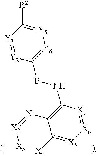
C1(N=[X2][X3])=C(NBC2=[Y6][Y5]=C([R2])[Y3]=[Y2]2)[X7]=[X6][X5]=C1[X4]
